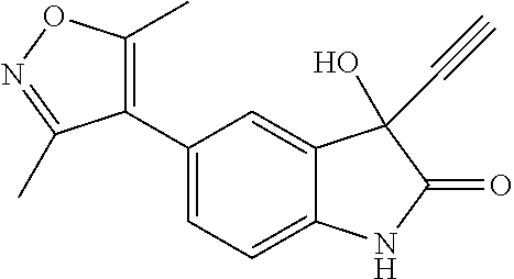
C1=C(C2=C(C)ON=C2C)C=C2C(=C1)NC(=O)C2(O)C#C
